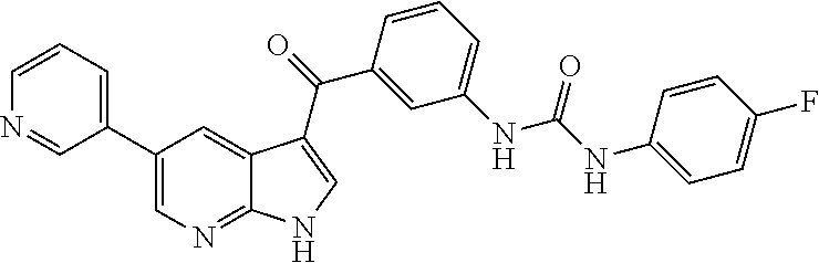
C1(C2=CC=CN=C2)=CN=C2C(=C1)C(C(C1=CC(NC(=O)NC3=CC=C(F)C=C3)=CC=C1)=O)=CN2
